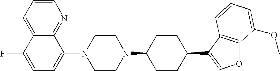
C1=CC=C2C(=N1)C(N1CCN(C3CCC(C4=COC5=C4C=CC=C5OC)CC3)CC1)=CC=C2F
